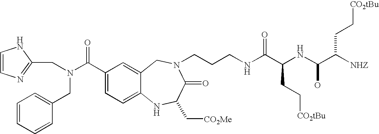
C1=CN=C(CN(CC2=CC=CC=C2)C(=O)C2=CC=C3C(=C2)CN(CCCNC(C(NC(C([NHZ])CC[CO2tBu])O)CC[CO2tBu])=O)C(=O)C(C[CO2Me])N3)N1
